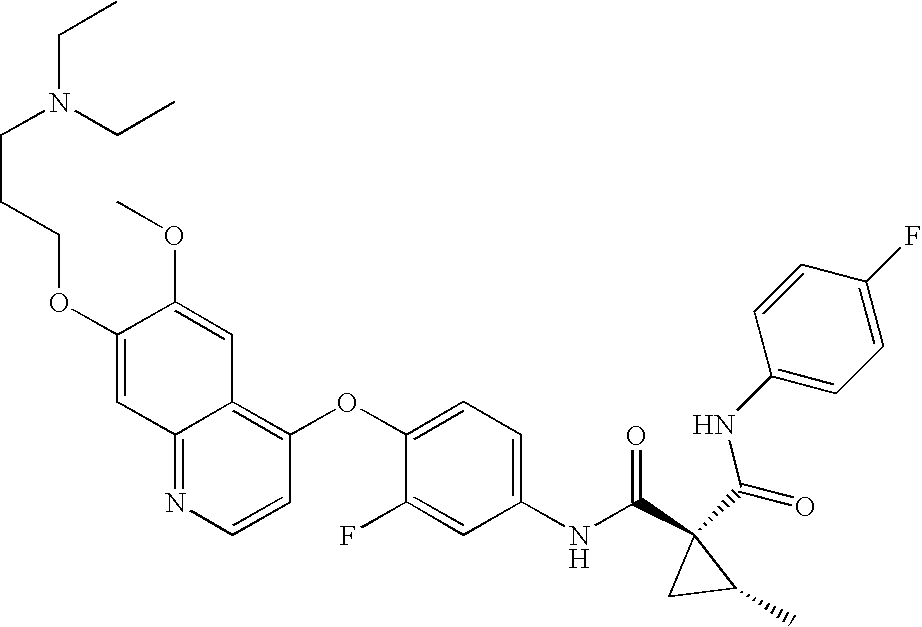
C(N(CC)CCCOC1=CC2=NC=CC(OC3=CC=C(NC(C4(C(=O)NC5=CC=C(F)C=C5)CC4C)=O)C=C3F)=C2C=C1OC)C
